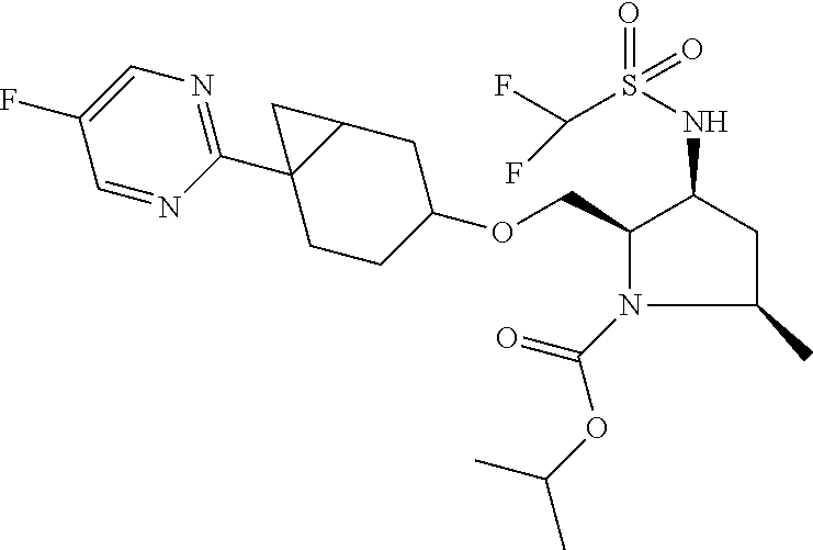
C1(COC2CCC3(C4=NC=C(F)C=N4)C(C2)C3)N(C(=O)OC(C)C)C(C)CC1NS(=O)(C(F)F)=O
